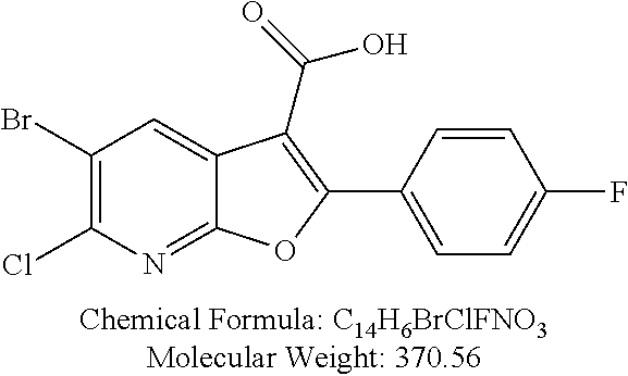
C1(Br)=C(Cl)N=C2C(=C1)C(C(=O)O)=C(C1=CC=C(F)C=C1)O2
